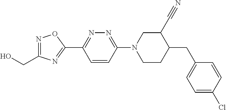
OCC1=NOC(C2=NN=C(N3CCC(CC4=CC=C(Cl)C=C4)C(C#N)C3)C=C2)=N1
